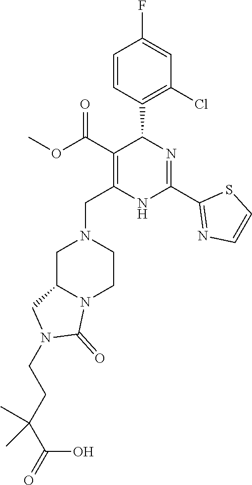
C1=CC(C2C(C(OC)=O)=C(CN3CC4N(CC3)C(=O)N(CCC(C(O)=O)(C)C)C4)NC(C3=NC=CS3)=N2)=C(Cl)C=C1F
